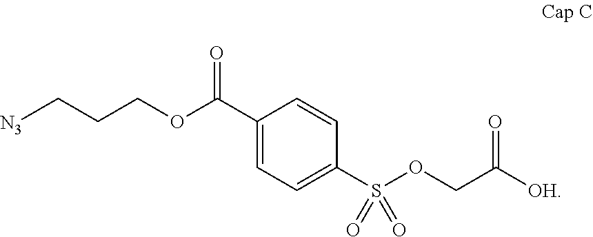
C1(C(OCCC[N3])=O)=CC=C(S(OCC([OH])=O)(=O)=O)C=C1
